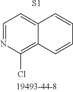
C1=NC(Cl)=C2C(=C1)C=CC=C2.[S1]
